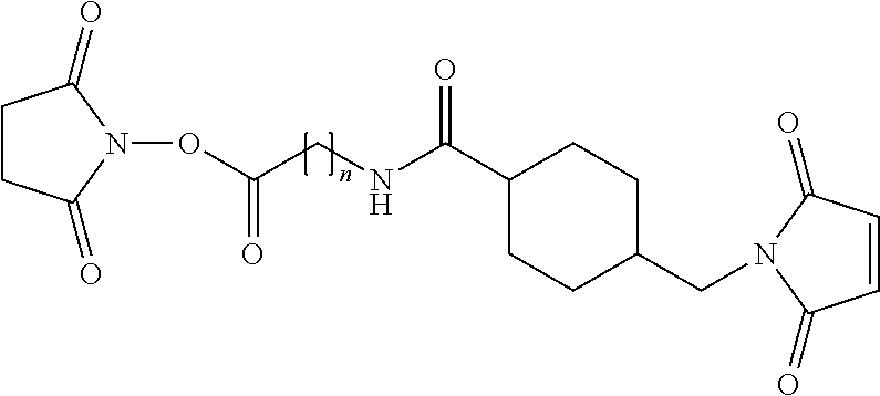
C1CC(=O)N(OC(CNC(C2CCC(CN3C(=O)C=CC3=O)CC2)=O)=O)C1=O
